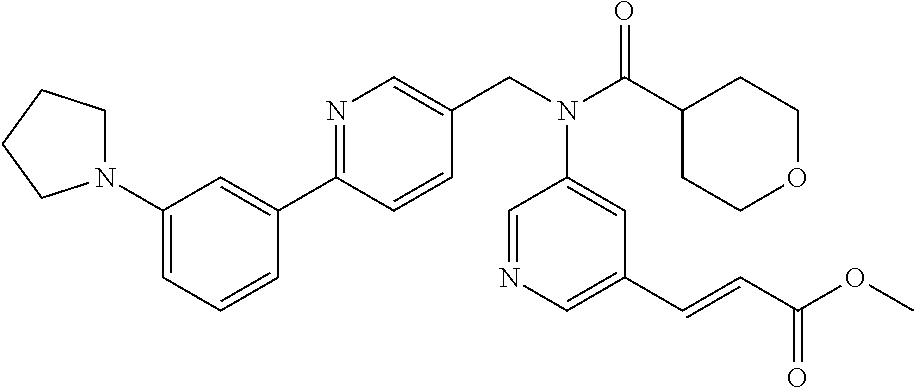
C1=CC=C(N2CCCC2)C=C1C1=NC=C(CN(C(C2CCOCC2)=O)C2=CC(C=CC(OC)=O)=CN=C2)C=C1
